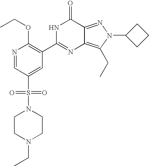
N1=CC(S(=O)(=O)N2CCN(CC)CC2)=CC(C2=NC3=C(CC)N(C4CCC4)N=C3C(=O)N2)=C1OCC
